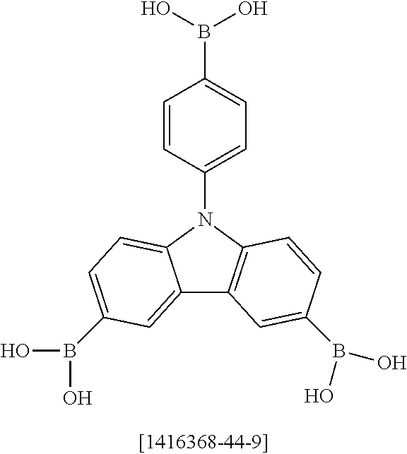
C12=CC(B(O)O)=CC=C1N(C1=CC=C(B(O)O)C=C1)C1=C2C=C(B(O)O)C=C1
